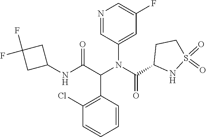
C1=C(N(C(=O)C2NS(=O)(=O)CC2)C(C2=C(Cl)C=CC=C2)C(=O)NC2CC(F)(F)C2)C=NC=C1F
